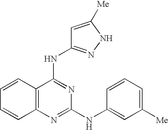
C1=CC2=C(C=C1)N=C(NC1=CC([Me])=CC=C1)N=C2NC1=NNC([Me])=C1
